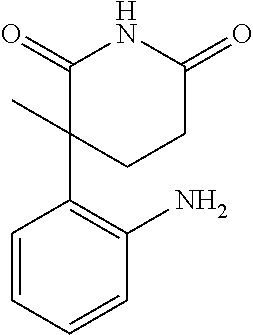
C1=CC=CC(N)=C1C1(C)CCC(=O)NC1=O
